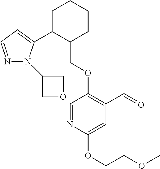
C1C(C2=CC=NN2C2COC2)C(COC2=C(C=O)C=C(OCCOC)N=C2)CCC1
